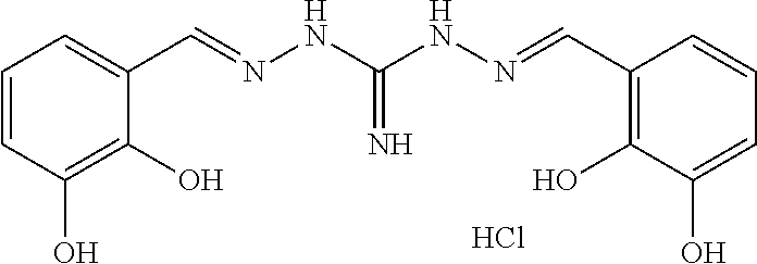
C1=CC(O)=C(O)C(C=NNC(NN=CC2=C(O)C(O)=CC=C2)=N)=C1.Cl
